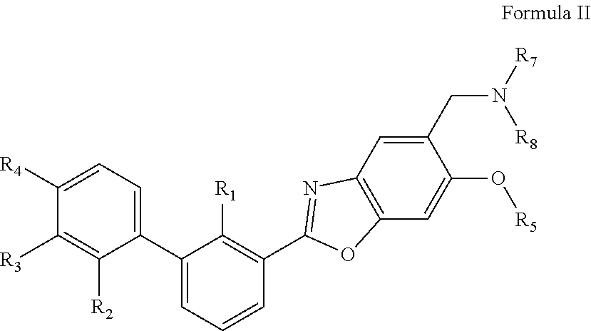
C1=C(C2=CC=C([R4])C([R3])=C2[R2])C([R1])=C(C2=NC3=C(O2)C=C(O[R5])C(CN([R8])[R7])=C3)C=C1
